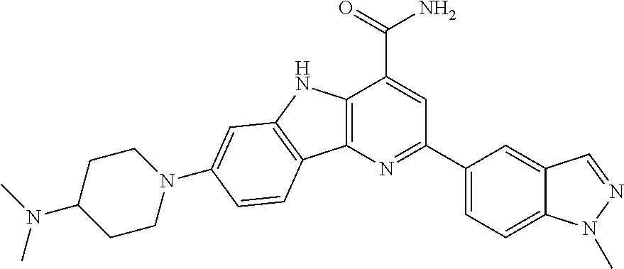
C12=C(N=C(C3=CC=C4C(=C3)C=NN4C)C=C1C(=O)N)C1=C(N2)C=C(N2CCC(N(C)C)CC2)C=C1
